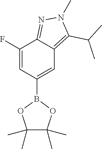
C1=C(F)C2=NN(C)C(C(C)C)=C2C=C1B1OC(C)(C)C(C)(C)O1
